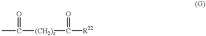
CC([(CH2)z]C([R22])=O)=O
